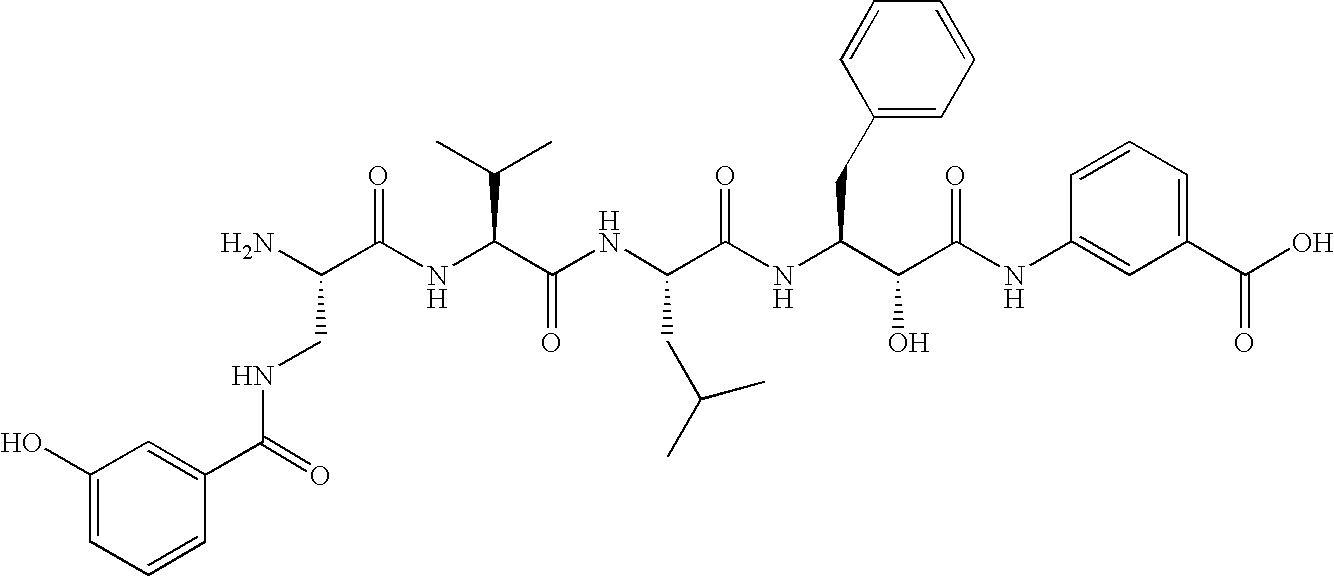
C(=O)(NCC(N)C(=O)NC(C(C)C)C(=O)NC(CC(C)C)C(=O)NC(CC1=CC=CC=C1)C(O)C(=O)NC1=CC(C(=O)O)=CC=C1)C1=CC(O)=CC=C1
